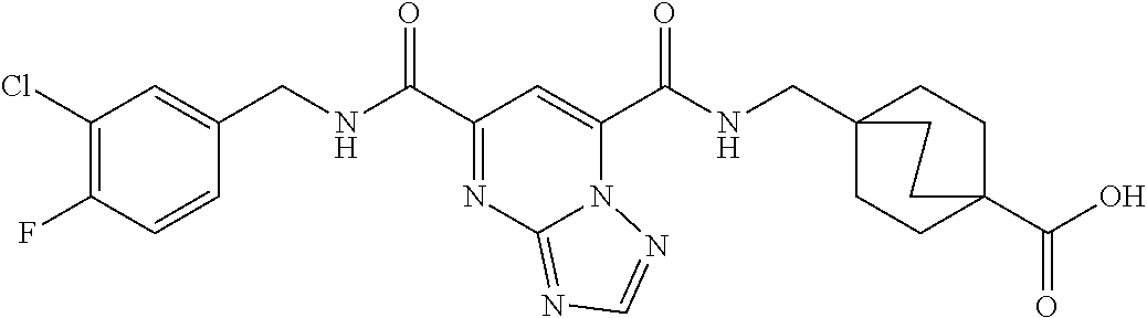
C1(Cl)=C(F)C=CC(CNC(C2=NC3=NC=NN3C(C(NCC34CCC(C(O)=O)(CC3)CC4)=O)=C2)=O)=C1
